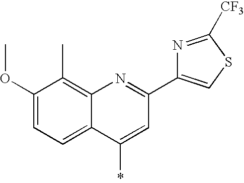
C1(OC)=CC=C2C(=C1C)N=C(C1=CSC([CF3])=N1)C=C2*
